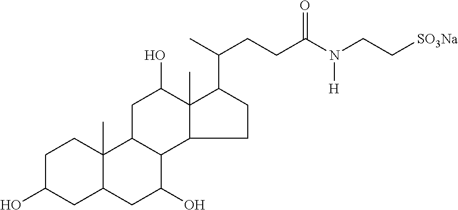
C1C(O)CC2C(C)(C1)C1C(C(O)C2)C2C(C)(C(O)C1)C(C(C)CCC(N(CC[SO3Na])[H])=O)CC2
